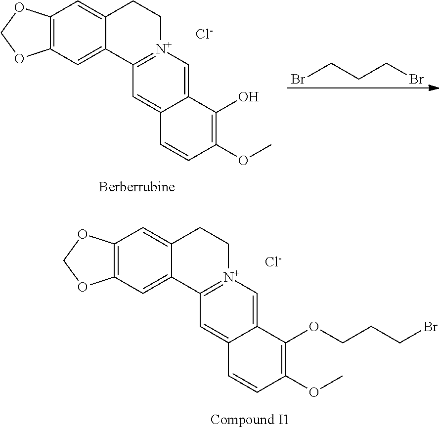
C12=CC3=C(C=C1C1=[N+](CC2)C=C2C(=C1)C=CC(OC)=C2O)OCO3.[Cl-].BrCCCBr.C12=CC3=C(C=C1C1=[N+](CC2)C=C2C(=C1)C=CC(OC)=C2OCCCBr)OCO3.[Cl-]
